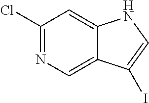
C1(Cl)=NC=C2C(=C1)NC=C2I
